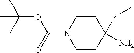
C1CN(C(=O)OC(C)(C)C)CCC1(CC)N
